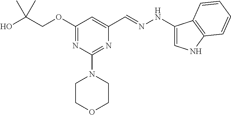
OC(COC1=NC(N2CCOCC2)=NC(C=NNC2=CNC3=C2C=CC=C3)=C1)(C)C
